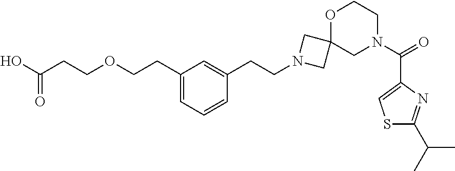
C1(CCOCCC(O)=O)=CC=CC(CCN2CC3(C2)CN(C(=O)C2=CSC(C(C)C)=N2)CCO3)=C1
